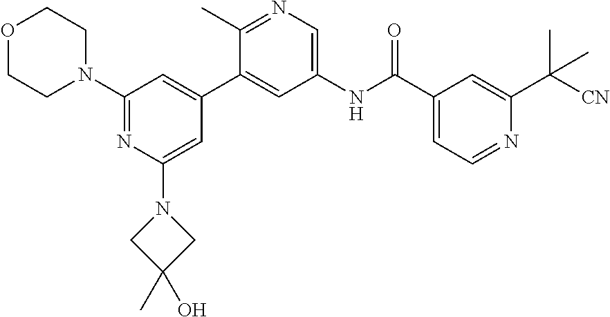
O1CCN(C2=NC(N3CC(C)(O)C3)=CC(C3=CC(NC(C4=CC=NC(C(C)([CN])C)=C4)=O)=CN=C3C)=C2)CC1
